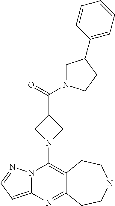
N12C(=CC=N1)N=C1C(=C2N2CC(C(=O)N3CC(C4=CC=CC=C4)CC3)C2)CCNCC1
